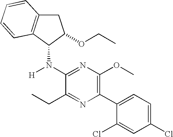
C1C2=C(C(N([H])C3=NC(OC)=C(C4=CC=C(Cl)C=C4Cl)N=C3CC)C1OCC)C=CC=C2
